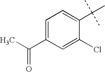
C1=C(Cl)C(C(C)(C)C)=CC=C1C(C)=O
